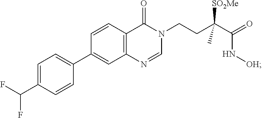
C1=C(C(F)F)C=CC(C2=CC3=C(C=C2)C(=O)N(CCC(C(=O)N[OH])([SO2Me])C)C=N3)=C1
